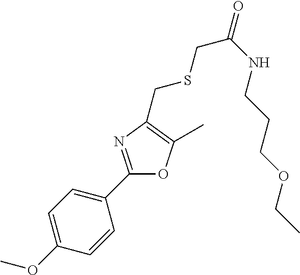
C1(OC)=CC=C(C2=NC(CSCC(=O)NCCCOCC)=C(C)O2)C=C1
